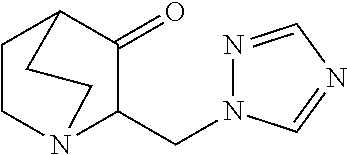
C1CN2C(CN3N=CN=C3)C(=O)C1CC2
